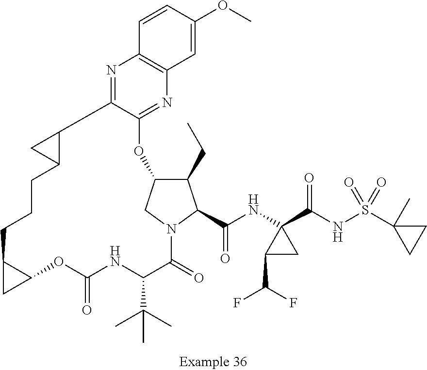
C1(CC)C2CN(C1C(NC1(C(NS(C3(C)CC3)(=O)=O)=O)C(C(F)F)C1)=O)C(=O)C(C(C)(C)C)NC(=O)OC1C(C1)CCCC1C(C3=NC4=C(N=C3O2)C=C(OC)C=C4)C1
